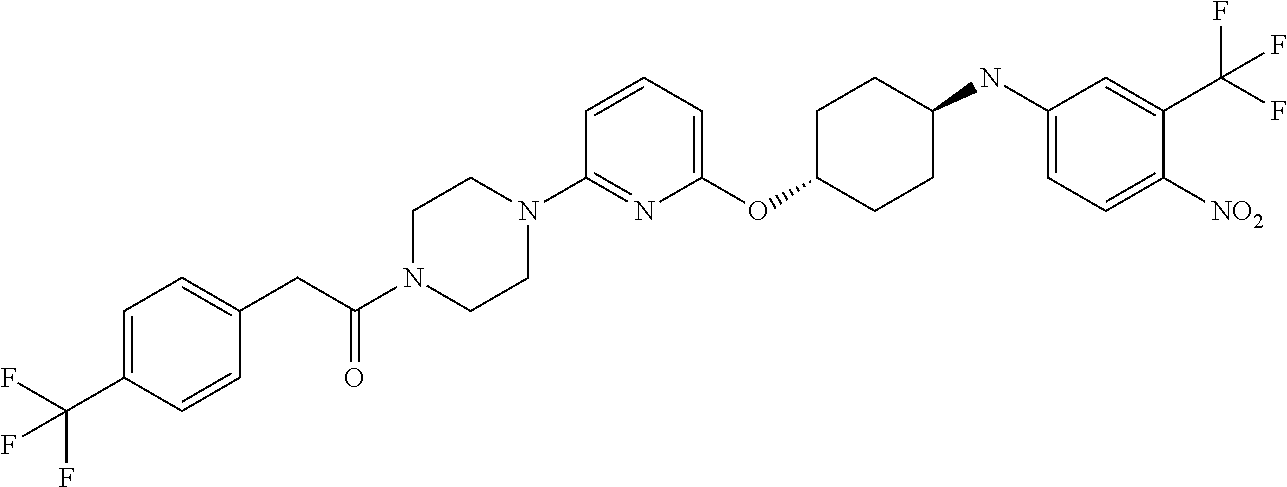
C1(OC2CCC(NC3=CC=C([NO2])C(C(F)(F)F)=C3)CC2)=CC=CC(N2CCN(C(CC3=CC=C(C(F)(F)F)C=C3)=O)CC2)=N1
